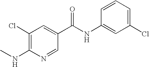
C1=CC(NC(C2=CC(Cl)=C(NC)N=C2)=O)=CC(Cl)=C1
